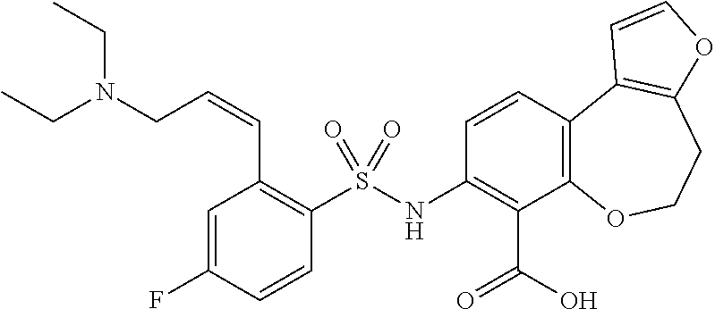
C1=C(F)C=CC(S(NC2=C(C(O)=O)C3=C(C=C2)C2=C(CCO3)OC=C2)(=O)=O)=C1C=CCN(CC)CC
